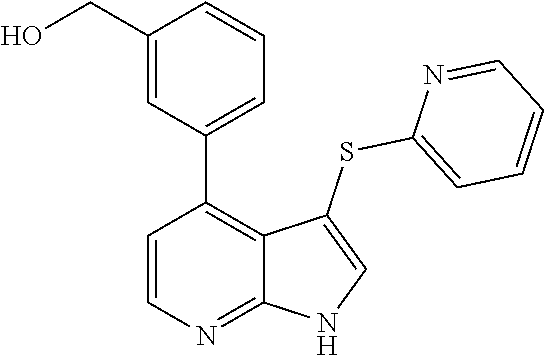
C1=CN=C2C(=C1C1=CC=CC(CO)=C1)C(SC1=CC=CC=N1)=CN2
